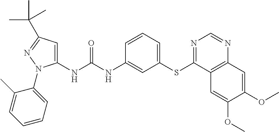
C1(NC(NC2=CC(SC3=NC=NC4=C3C=C(OC)C(OC)=C4)=CC=C2)=O)=CC(C(C)(C)C)=NN1C1=CC=CC=C1C
